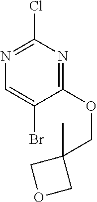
C1(OCC2(C)COC2)=NC(Cl)=NC=C1Br
